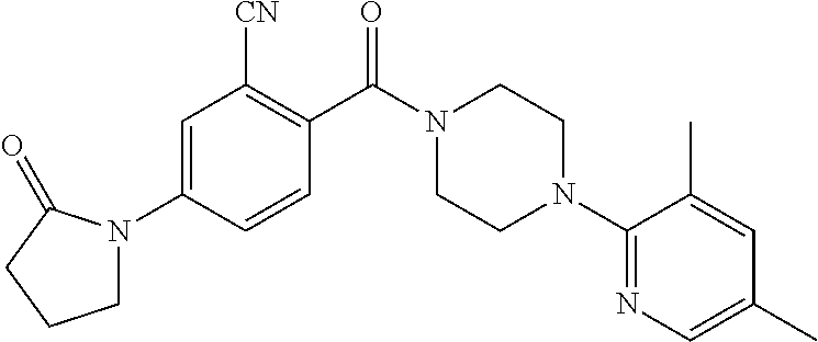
C1=C(N2CCCC2=O)C=CC(C(N2CCN(C3=NC=C(C)C=C3C)CC2)=O)=C1[CN]
